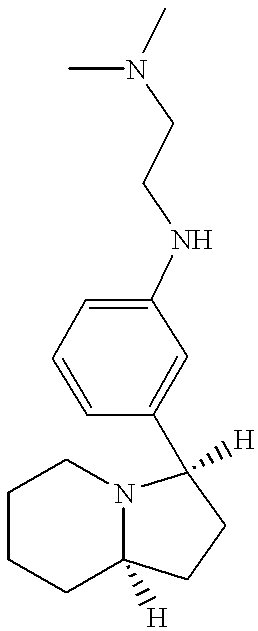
C1CCC2([H])N(C1)C([H])(C1=CC(NCCN(C)C)=CC=C1)CC2
